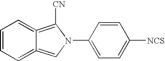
C1=CC=C2=CN(C3=CC=C([NCS])C=C3)C([CN])=C2=C1
